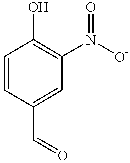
C1=CC(C=O)=CC([N+]([O-])=O)=C1O
